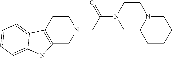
C1CC2=C(CN1CC(N1CC3N(CC1)CCCC3)=O)NC1=CC=CC=C21
